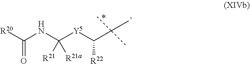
[R20]C(NC([Y5]C(C(C)(C)C)[R22])([R21])[R21a])=O
